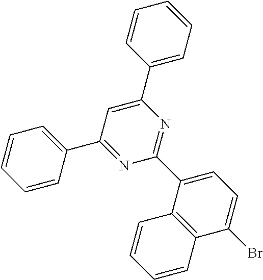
C1=CC(C2=NC(C3=CC=C(Br)C4=C3C=CC=C4)=NC(C3=CC=CC=C3)=C2)=CC=C1
